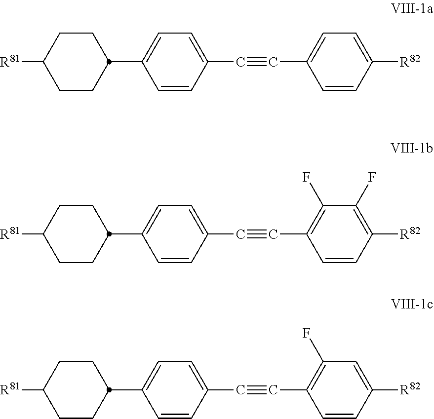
C1CC(C2=CC=C(C#CC3=CC=C([R82])C=C3)C=C2)CCC1[R81].C1CC(C2=CC=C(C#CC3=C(F)C(F)=C([R82])C=C3)C=C2)CCC1[R81].C1CC(C2=CC=C(C#CC3=C(F)C=C([R82])C=C3)C=C2)CCC1[R81]
